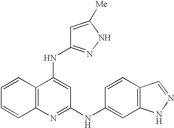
C12=C(C(NC3=NNC([Me])=C3)=CC(NC3=CC4=C(C=C3)C=NN4)=N1)C=CC=C2
